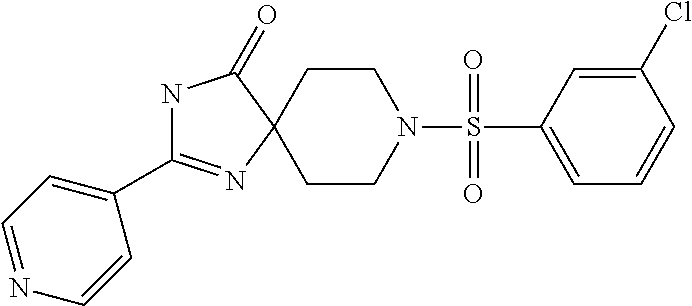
N1C(C2=CC=NC=C2)=NC2(C1=O)CCN(S(=O)(=O)C1=CC=CC(Cl)=C1)CC2
